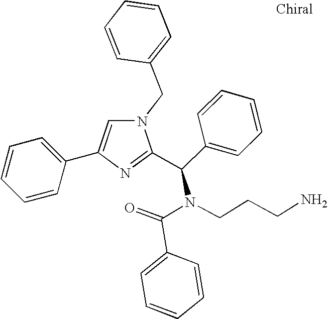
N1(CC2=CC=CC=C2)C=C(C2=CC=CC=C2)N=C1C(C1=CC=CC=C1)N(C(=O)C1=CC=CC=C1)CCCN
